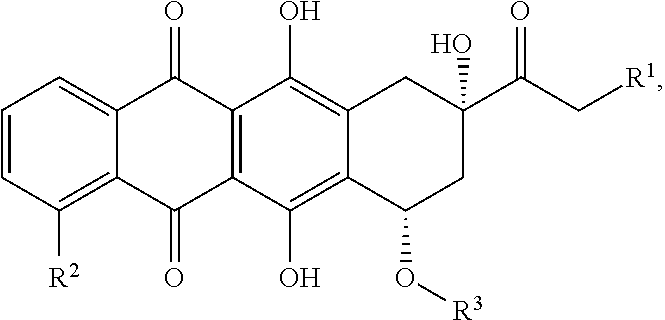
C1=CC([R2])=C2C(=C1)C(=O)C1=C(C2=O)C(O)=C2C(=C1O)CC(O)(C(C[R1])=O)CC2O[R3]
